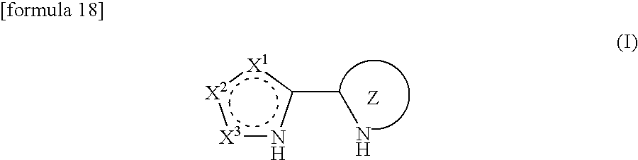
[X3]1nc(CN)[X1]:[X2]:1.[Z]
